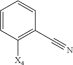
C1=CC([X4])=C(C#N)C=C1
